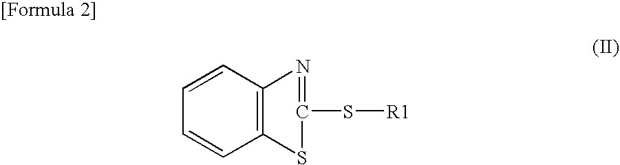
C12=C(C=CC=C1)N=C(S[R1])S2
